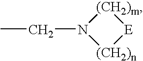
N1(CC)[(CH2)n][E][(CH2)m]1
